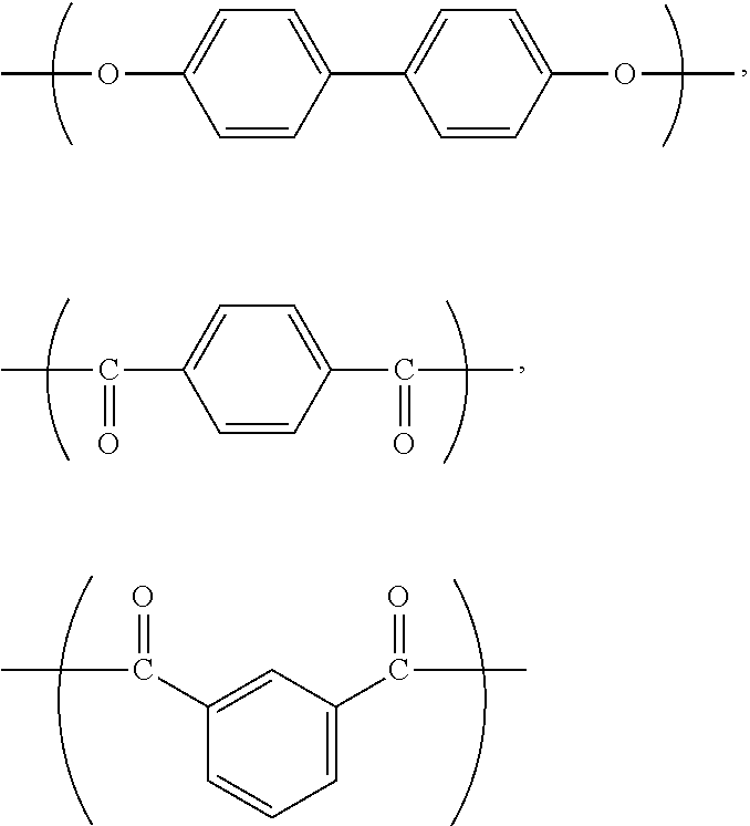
C1=CC(C(C)=O)=CC=C1C(C)=O.C1(C(C)=O)=CC(C(C)=O)=CC=C1.C1=CC(C2=CC=C(OC)C=C2)=CC=C1OC
